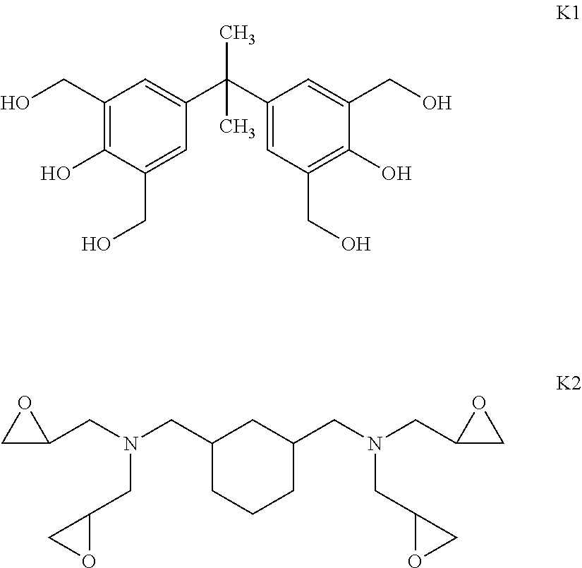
OCC1=C(O)C(CO)=CC(C(C2=CC(CO)=C(O)C(CO)=C2)(C)C)=C1.C1(CN(CC2CC(CN(CC3OC3)CC3CO3)CCC2)CC2CO2)OC1
